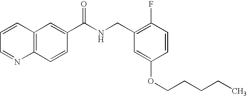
C1=CC=NC2=C1C=C(C(NCC1=C(F)C=CC(OCCCCC)=C1)=O)C=C2
